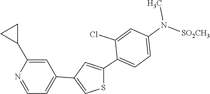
CN(C1=CC=C(C2=CC(C3=CC=NC(C4CC4)=C3)=CS2)C(Cl)=C1)[SO2CH3]
